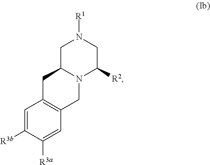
C1C2N(C([R2])CN1[R1])CC1=C(C2)C=C([R3b])C([R3a])=C1
